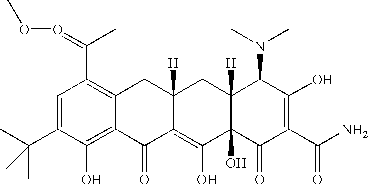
C1=C(C(C)(C)C)C(O)=C2C(=C1C(=OOC)C)CC1([H])C(=C(O)C3(O)C([H])(C1)C(N(C)C)C(O)=C(C(N)=O)C3=O)C2=O
